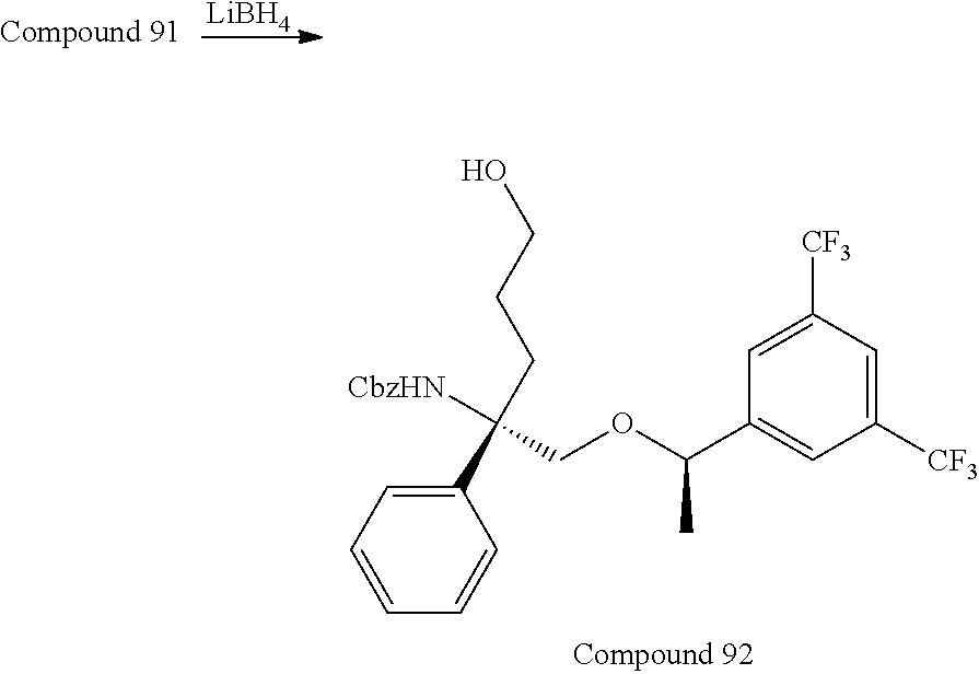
[LiBH4].C1([CF3])=CC([CF3])=CC(C(OCC(C2=CC=CC=C2)([CbzHN])CCCO)C)=C1
